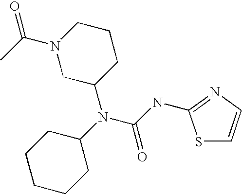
N1(C(C)=O)CC(N(C2CCCCC2)C(=O)NC2=NC=CS2)CCC1
